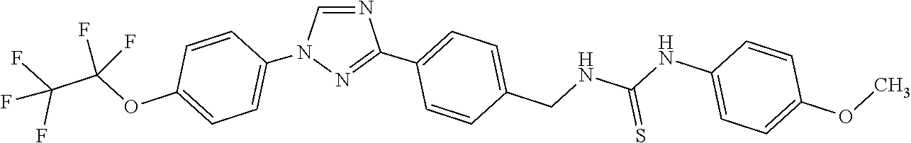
N1=CN(C2=CC=C(OC(C(F)(F)F)(F)F)C=C2)N=C1C1=CC=C(CNC(NC2=CC=C(OC)C=C2)=S)C=C1
